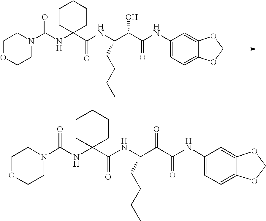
C1OCCN(C(NC2(C(NC(C(C(NC3=CC=C4C(=C3)OCO4)=O)O)CCCC)=O)CCCCC2)=O)C1.C1OCCN(C(NC2(C(NC(CCCC)C(C(NC3=CC=C4C(=C3)OCO4)=O)=O)=O)CCCCC2)=O)C1
